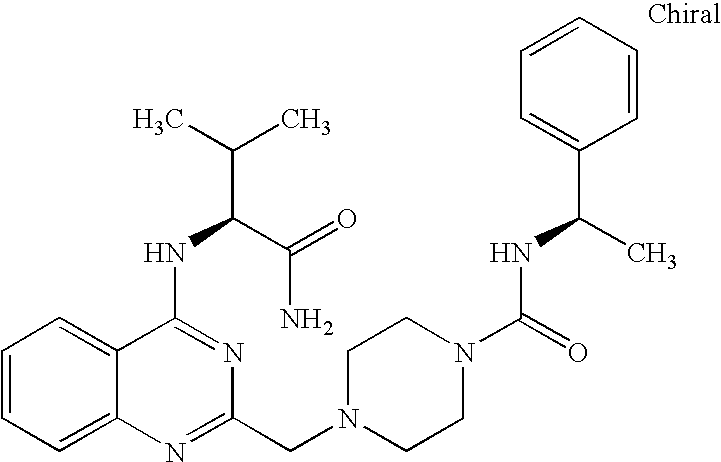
C1=CC=C2C(=C1)C(NC(C(=O)N)C(C)C)=NC(CN1CCN(C(=O)NC(C3=CC=CC=C3)C)CC1)=N2
